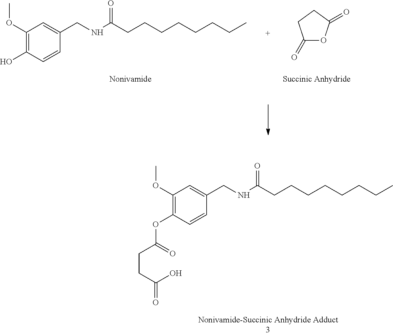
C1(OC)=C(O)C=CC(CNC(CCCCCCCC)=O)=C1.C1(=O)OC(=O)CC1.C1(OC)=C(OC(CCC(=O)O)=O)C=CC(CNC(CCCCCCCC)=O)=C1
